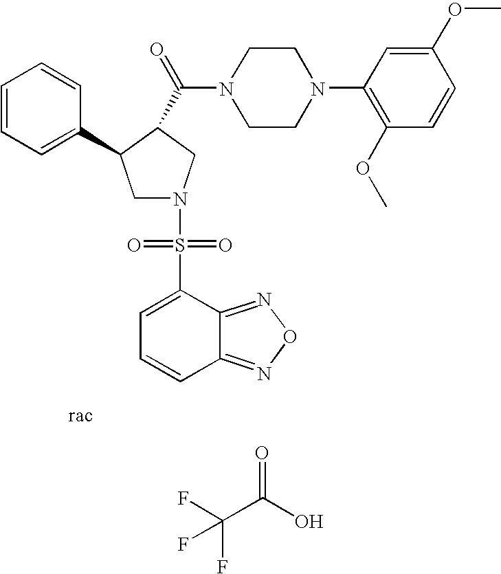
C1N(S(=O)(C2=CC=CC3=NON=C23)=O)CC(C(=O)N2CCN(C3=C(OC)C=CC(OC)=C3)CC2)C1C1=CC=CC=C1.FC(C(O)=O)(F)F
